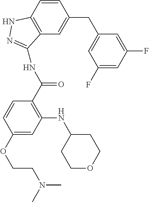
C12=C(C=C(CC3=CC(F)=CC(F)=C3)C=C1)C(NC(C1=C(NC3CCOCC3)C=C(OCCN(C)C)C=C1)=O)=NN2
